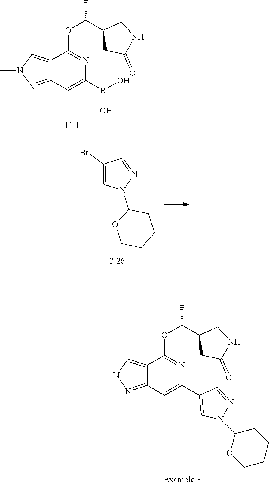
C12=CN(C)N=C1C=C(C1=CN(C3OCCCC3)N=C1)N=C2OC(C1CC(=O)NC1)C.C12=CN(C)N=C1C=C(B(O)O)N=C2OC(C1CC(=O)NC1)C.C1(Br)=CN(C2OCCCC2)N=C1
